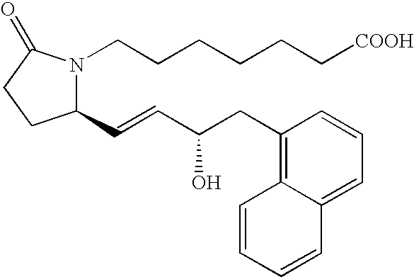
C1(C=CC(CC2=C3C(=CC=C2)C=CC=C3)O)N(CCCCCC[COOH])C(=O)CC1
